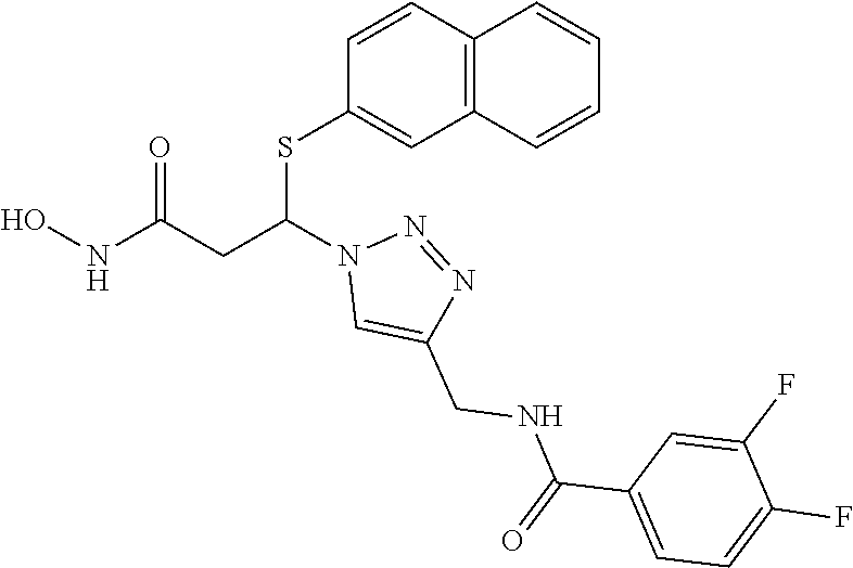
C1(SC(CC(=O)NO)N2C=C(CNC(C3=CC=C(F)C(F)=C3)=O)N=N2)=CC2=C(C=C1)C=CC=C2
